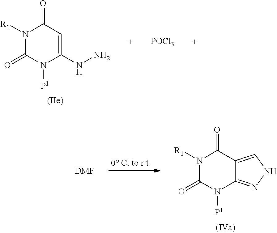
N1([R1])C(=O)N([P1])C(NN)=CC1=O.[POCl3].N1([R1])C(=O)N([P1])C2=NNC=C2C1=O.[DMF]
